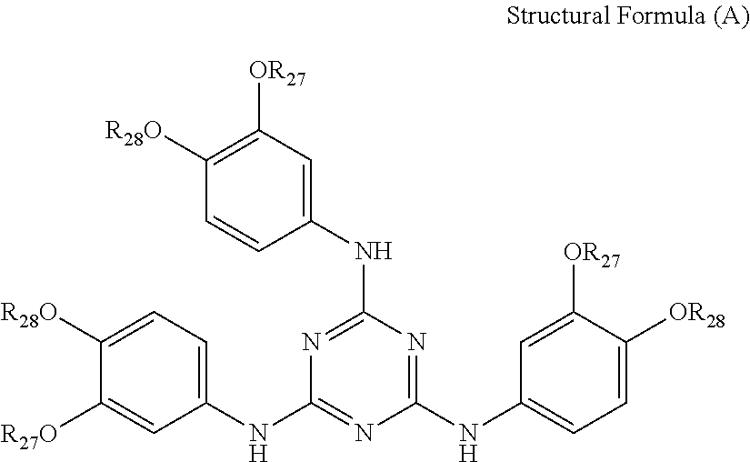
C1(NC2=NC(NC3=CC=C([OR28])C([OR27])=C3)=NC(NC3=CC([OR27])=C([R28O])C=C3)=N2)=CC=C([R28O])C([R27O])=C1
